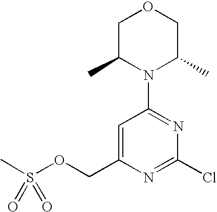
C1C(C)N(C2=NC(Cl)=NC(COS(C)(=O)=O)=C2)C(C)CO1
